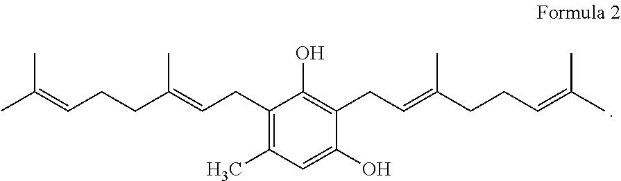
C1(O)=CC(C)=C(CC=C(CCC=C(C)C)C)C(O)=C1CC=C(CCC=C(C)C)C
